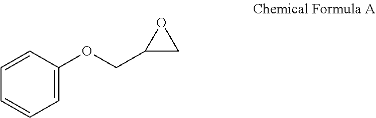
C1=CC(OCC2CO2)=CC=C1
